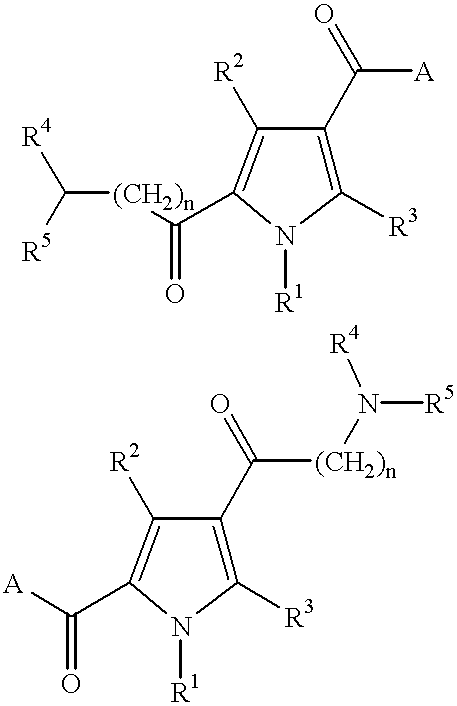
C1([R3])=C(C(=O)[A])C([R2])=C(C([(CH2)n]C([R4])[R5])=O)N1[R1].C1([R3])=C(C(=O)[(CH2)n]N([R5])[R4])C([R2])=C(C([A])=O)N1[R1]
